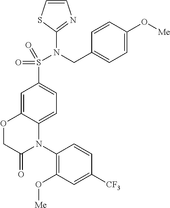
C1=C(O[Me])C=CC(CN(S(=O)(=O)C2=CC=C3C(=C2)OCC(=O)N3C2=C(O[Me])C=C([CF3])C=C2)C2=NC=CS2)=C1
